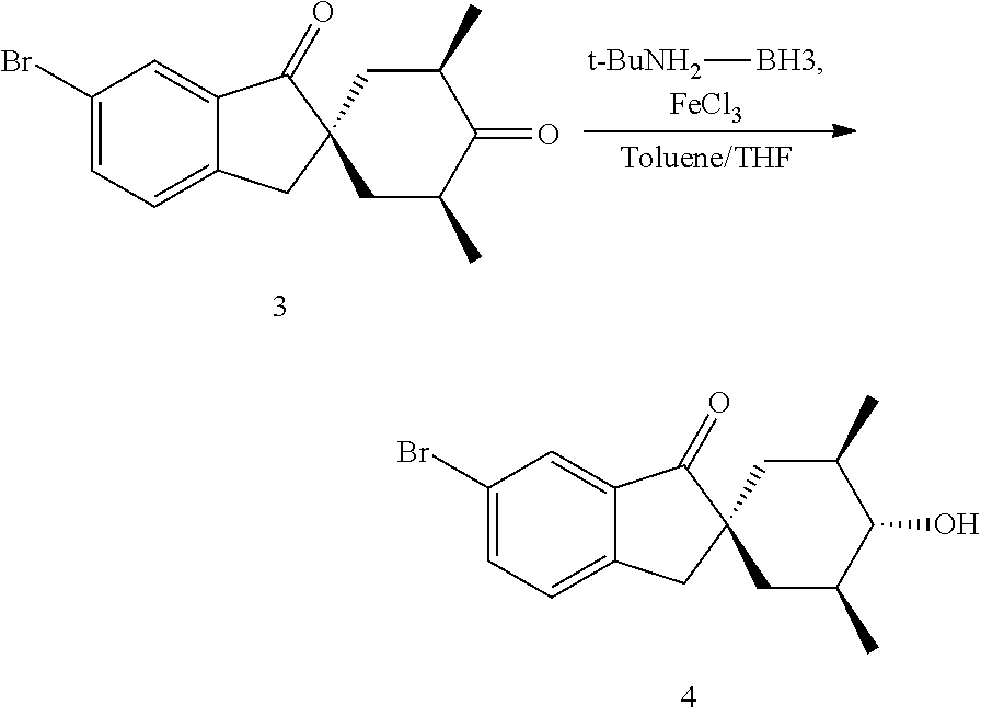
C1(Br)=CC=C2C(=C1)C(=O)C1(C2)CC(C)C(=O)C(C)C1.[t-BuNH2][BH3].[FeCl3].C1(Br)=CC=C2C(=C1)C(=O)C1(C2)CC(C)C(O)C(C)C1
